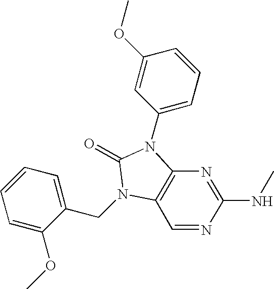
N(C1=NC2=C(C=N1)N(CC1=CC=CC=C1OC)C(=O)N2C1=CC=CC(OC)=C1)C
